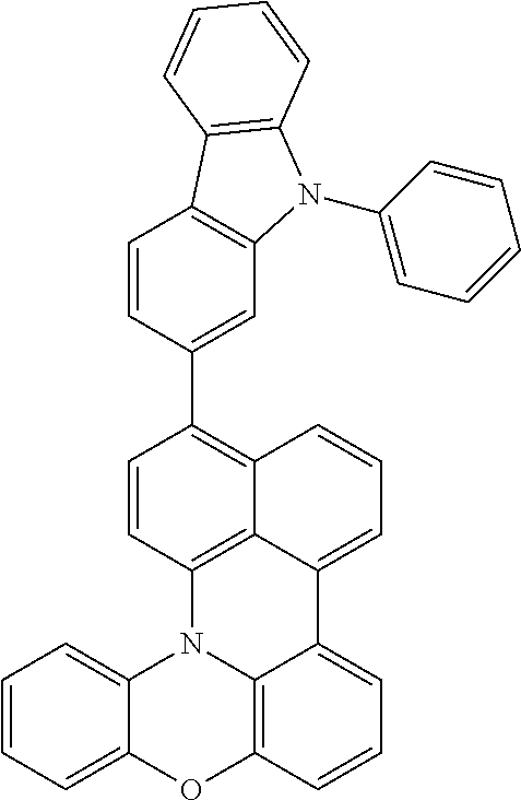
C1(C2=CC3=C(C=C2)C2=C(N3C3=CC=CC=C3)C=CC=C2)=C2C3=C(C=C1)N1C4=CC=CC=C4OC4=C1C(=CC=C4)C3=CC=C2
